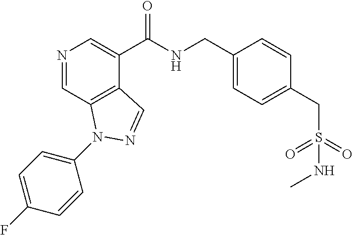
N1=CC2=C(C(C(NCC3=CC=C(CS(=O)(=O)NC)C=C3)=O)=C1)C=NN2C1=CC=C(F)C=C1
